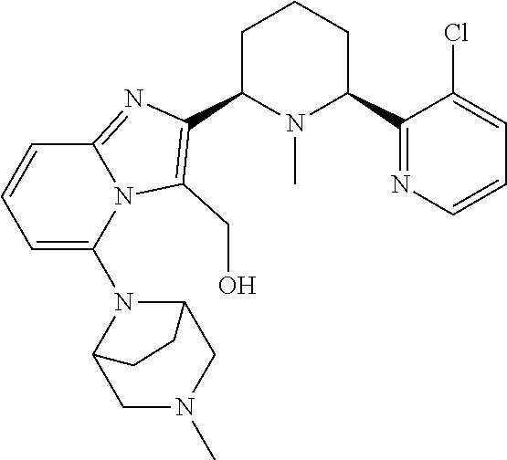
C1C(C2=C(CO)N3C(=N2)C=CC=C3N2C3CN(C)CC2CC3)N(C)C(C2=NC=CC=C2Cl)CC1
